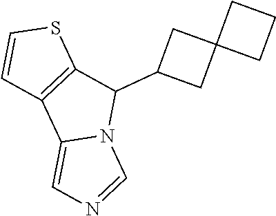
C1(C2C3=C(C4=CN=CN24)C=CS3)CC2(C1)CCC2
